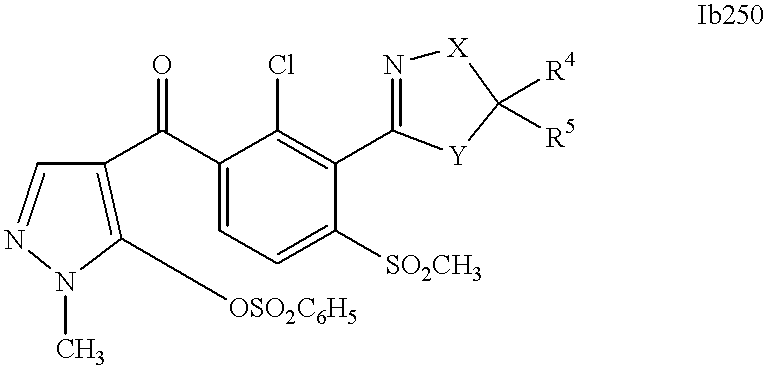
C1([OSO2C6H5])=C(C(C2=CC=C([SO2CH3])C(C3=N[X]C([R4])([R5])[Y]3)=C2Cl)=O)C=NN1C
